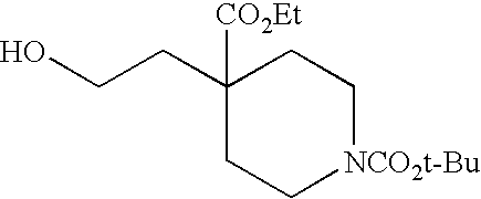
OCCC1([CO2Et])CC[NCO2t-Bu]CC1
